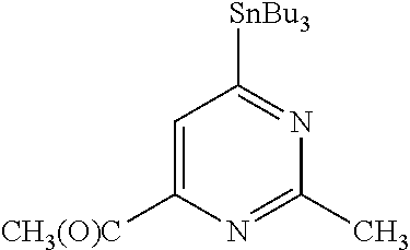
C1=C([CH3(O)C])N=C(C)N=C1[SnBu3]
